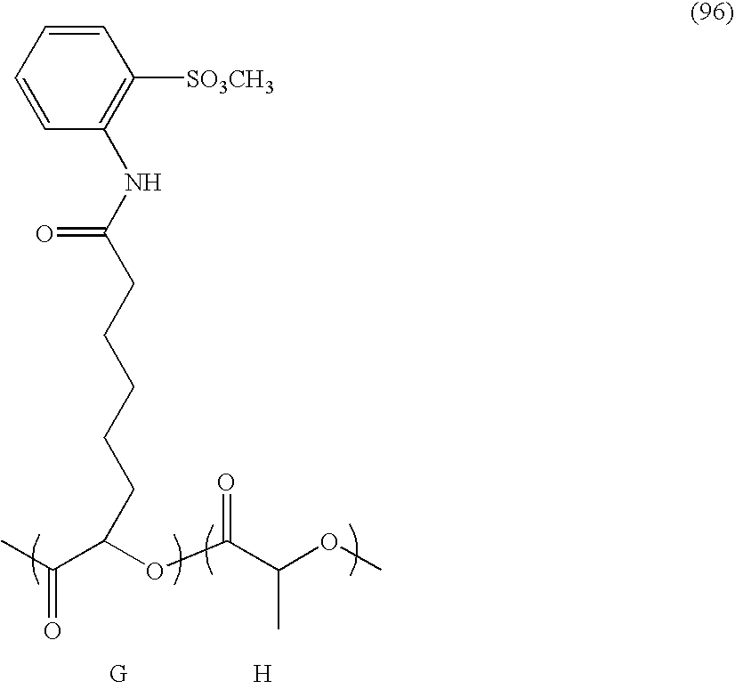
CC(C(OC(C(OC)C)=O)CCCCCC(=O)NC1=C([SO3CH3])C=CC=C1)=O.[H]
